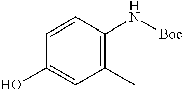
C1=CC(O)=CC(C)=C1N[Boc]
